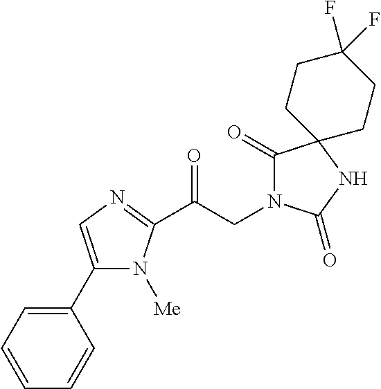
C1(C2=CC=CC=C2)=CN=C(C(CN2C(=O)C3(NC2=O)CCC(F)(F)CC3)=O)N1[Me]
